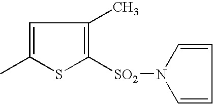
C1=C(C)SC([SO2]N2C=CC=C2)=C1C
